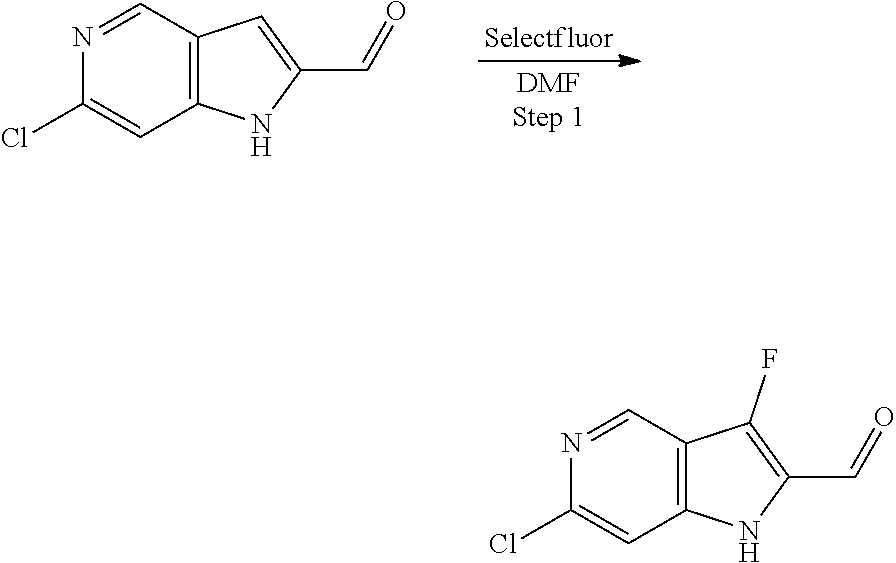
ClC1=CC2=C(C=N1)C=C(C=O)N2.ClC1=CC2=C(C=N1)C(F)=C(C=O)N2
